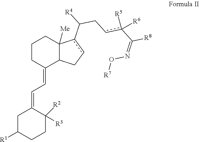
C1CC(=CC=C2CC([R1])CCC2([R2])[R3])C2C([Me])(C1)c(C([R4])Ccc(C([R8])=NO[R7])([R5])[R6])cC2
